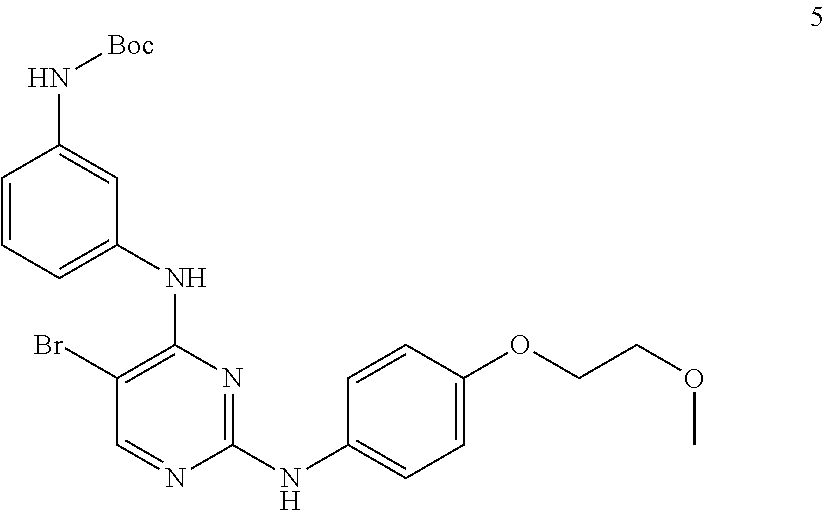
C1=CC=C(NC2=C(Br)C=NC(NC3=CC=C(OCCOC)C=C3)=N2)C=C1N[Boc]
